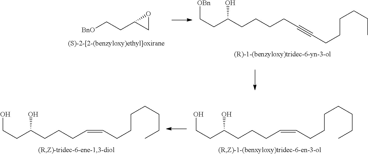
C(CC(CCCC=CCCCCCCC)O)O.C(CC(CCCC=CCCCCCCC)O)O.[BnO]CCC1CO1.C(CC(CCCCC#CCCCCCC)O)[OBn]
